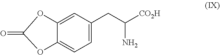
C12=CC(CC([CO2H])N)=CC=C1OC(=O)O2
